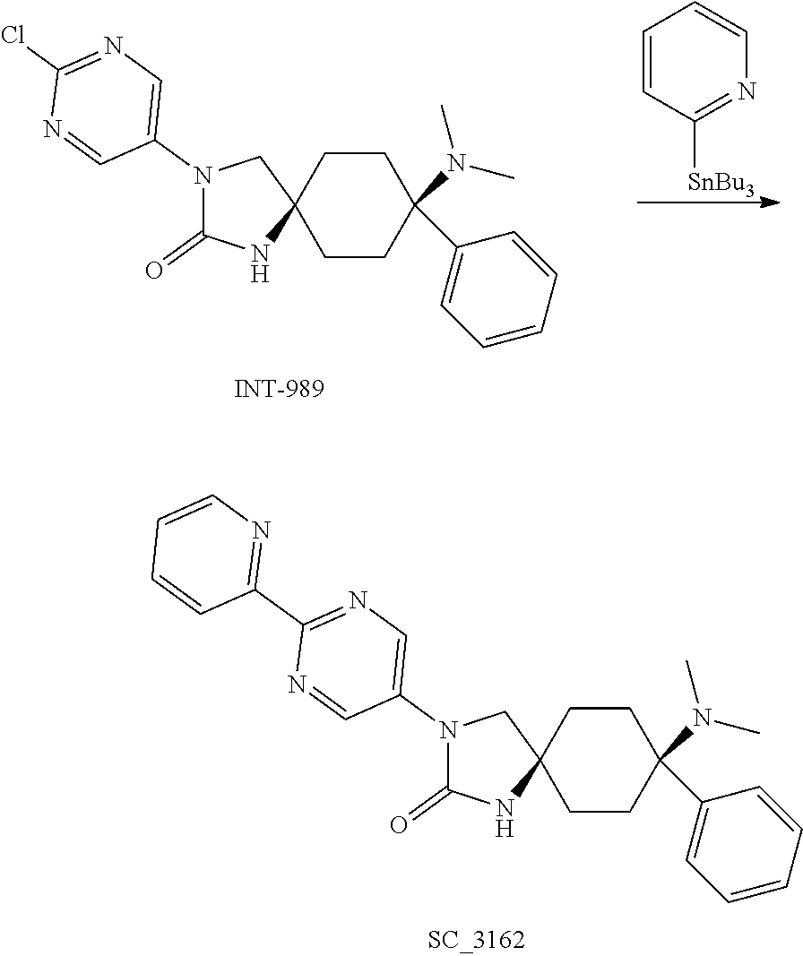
C1CC(C2=CC=CC=C2)(N(C)C)CCC12CN(C1=CN=C(Cl)N=C1)C(=O)N2.C1=CC([SnBu3])=NC=C1.C1CC(C2=CC=CC=C2)(N(C)C)CCC12CN(C1=CN=C(C3=NC=CC=C3)N=C1)C(=O)N2
